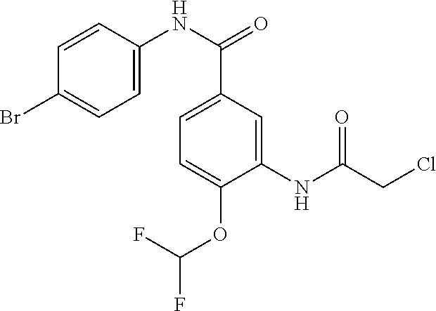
C1(NC(CCl)=O)=CC(C(NC2=CC=C(Br)C=C2)=O)=CC=C1OC(F)F
